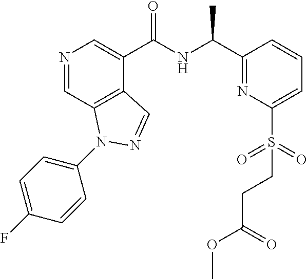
N1=CC2=C(C(C(NC(C3=NC(S(=O)(=O)CCC(=O)OC)=CC=C3)C)=O)=C1)C=NN2C1=CC=C(F)C=C1
